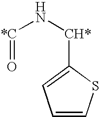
[*C](N[CH*]C1=CC=CS1)=O
